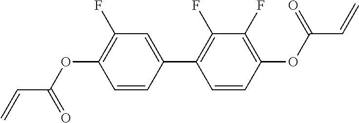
C1(C2=C(F)C(F)=C(OC(C=C)=O)C=C2)=CC(F)=C(OC(C=C)=O)C=C1
